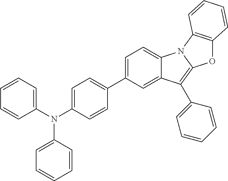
C1(C2=CC=C(N(C3=CC=CC=C3)C3=CC=CC=C3)C=C2)=CC=C2C(=C1)C(C1=CC=CC=C1)=C1N2C2=C(O1)C=CC=C2
